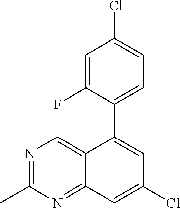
ClC1=CC2=NC(C)=NC=C2C(C2=CC=C(Cl)C=C2F)=C1
